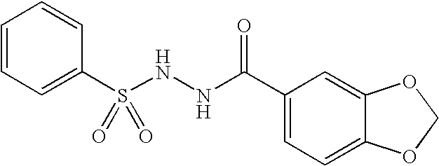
C(NNS(=O)(=O)C1=CC=CC=C1)(=O)C1=CC=C2C(=C1)OCO2
